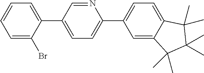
C1=C(C2=CC=CC=C2Br)C=NC(C2=CC=C3C(=C2)C(C)(C)C(C)(C)C3(C)C)=C1
